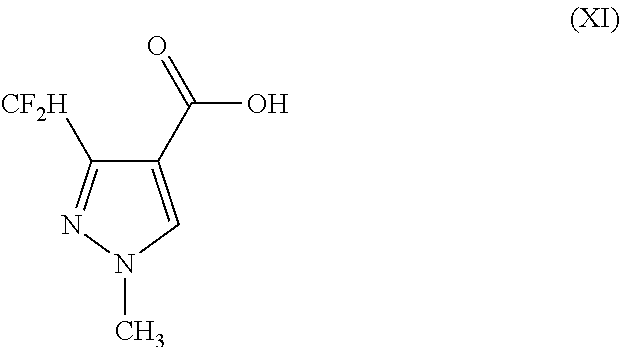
C1(C(O)=O)=CN(C)N=C1[CF2H]
